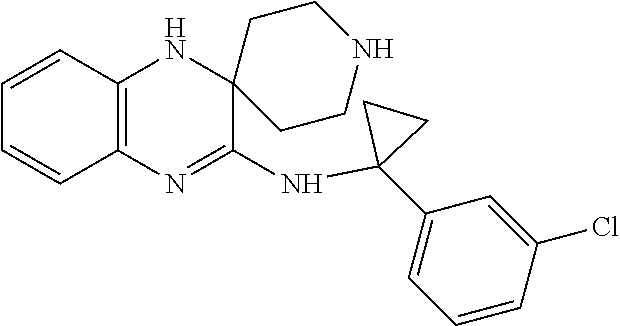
C12=C(N=C(NC3(C4=CC=CC(Cl)=C4)CC3)C3(N1)CCNCC3)C=CC=C2
